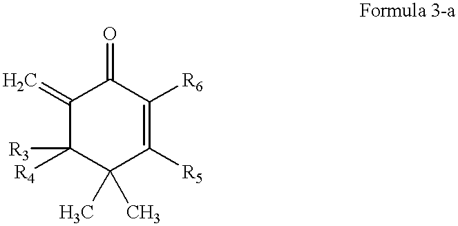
C1(=C)C([R4])([R3])C(C)(C)C([R5])=C([R6])C1=O
